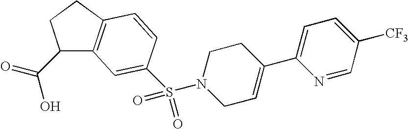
C1(C(=O)O)C2=C(CC1)C=CC(S(N1CC=C(C3=CC=C([CF3])C=N3)CC1)(=O)=O)=C2
